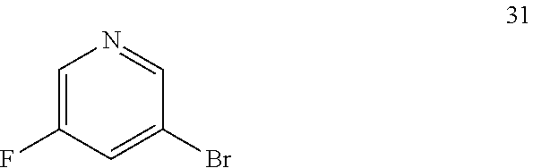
C1=C(F)C=C(Br)C=N1
